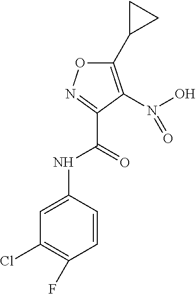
C1(NC(C2=NOC(C3CC3)=C2N(O)=O)=O)=CC(Cl)=C(F)C=C1
